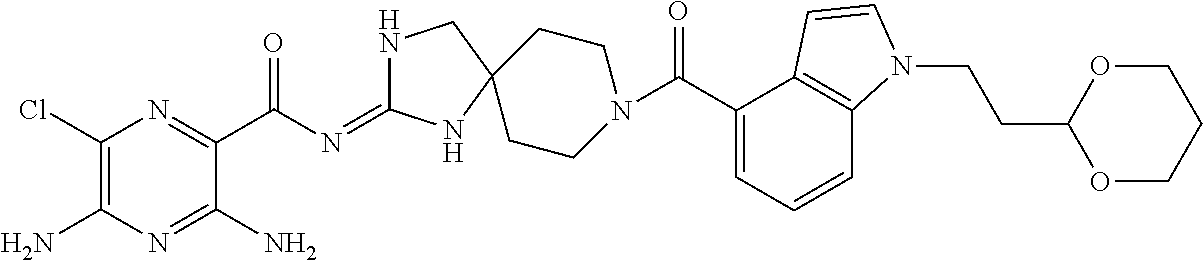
C1(Cl)=C(N)N=C(N)C(C(N=C2NCC3(N2)CCN(C(=O)C2=CC=CC4=C2C=CN4CCC2OCCCO2)CC3)=O)=N1
